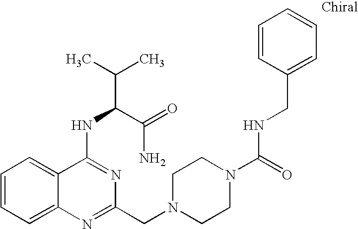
C1=CC=C2C(=C1)C(NC(C(=O)N)C(C)C)=NC(CN1CCN(C(=O)NCC3=CC=CC=C3)CC1)=N2
